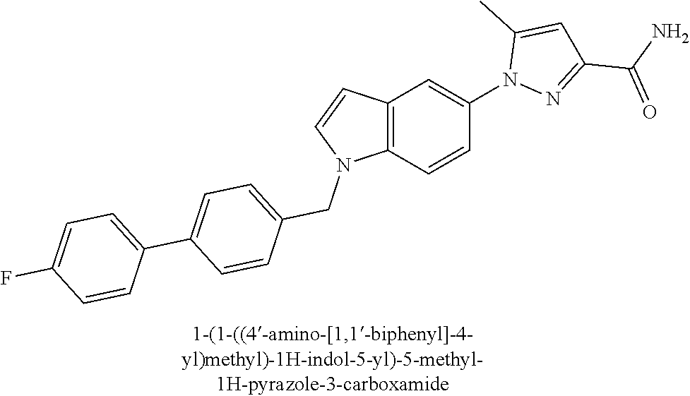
C12=C(C=CC(N3N=C(C(=O)N)C=C3C)=C1)N(CC1=CC=C(C3=CC=C(F)C=C3)C=C1)C=C2
